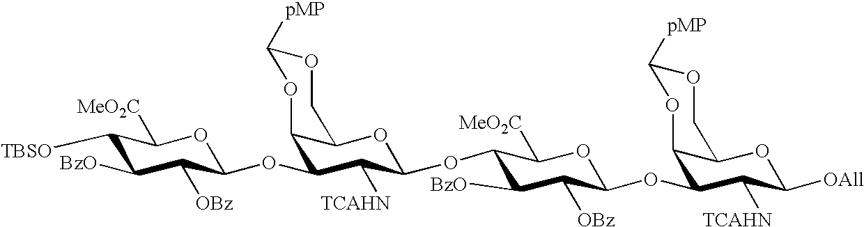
C1([TBSO])C([BzO])C([OBz])C(OC2C3C(OC(OC4C([BzO])C([OBz])C(OC5C6C(OC([OAll])C5[TCAHN])COC([pMP])O6)OC4[MeO2C])C2[TCAHN])COC([pMP])O3)OC1[MeO2C]
